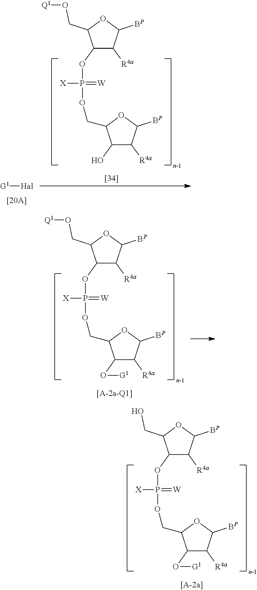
C1(OP(OCC2C(O)C([R4a])C([BP])O2)(=[W])[X])C([R4a])C([BP])OC1CO[Q1].[G1][Hal].C1(OP(OCC2C(O[G1])C([R4a])C([BP])O2)(=[W])[X])C([R4a])C([BP])OC1CO[Q1].C1(OP(OCC2C(O[G1])C([R4a])C([BP])O2)(=[W])[X])C([R4a])C([BP])OC1CO
